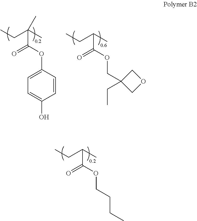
C1=C(O)C=CC(OC(C(CC)(C)C)=O)=C1.C(OC(C(CC)C)=O)C1(CC)COC1.C(OC(C(CC)C)=O)CCC
